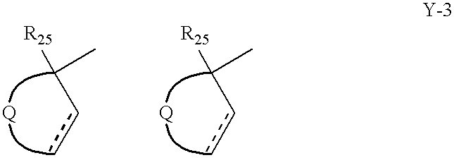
C(cc)(C)[R25].[Q].C(cc)(C)[R25].[Q]
